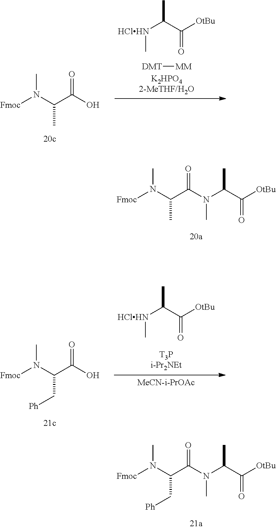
[Fmoc]N(C(C(=O)N(C(C([OtBu])=O)C)C)C)C.[Fmoc]N(C(C(O)=O)C[Ph])C.[HClHN](C(C([OtBu])=O)C)C.[MeCN-i-PrOAc].[Fmoc]N(C(C(=O)N(C(C([OtBu])=O)C)C)C[Ph])C.[DMT][MM].[HClHN](C(C([OtBu])=O)C)C.[Fmoc]N(C(C(O)=O)C)C
